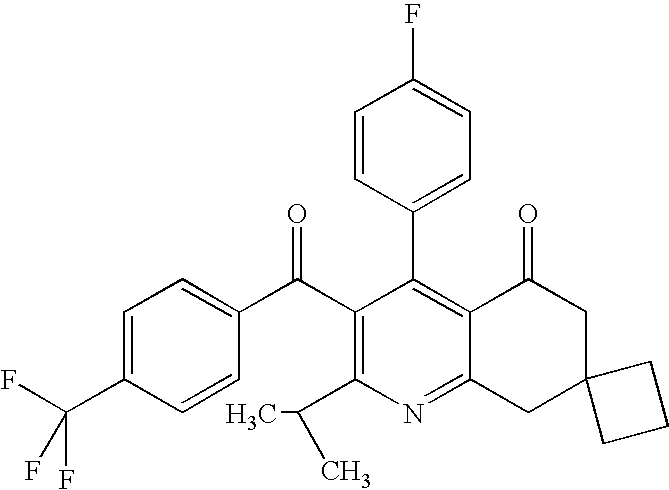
C1(C2=C3C(=NC(C(C)C)=C2C(C2=CC=C(C(F)(F)F)C=C2)=O)CC2(CC3=O)CCC2)=CC=C(F)C=C1
